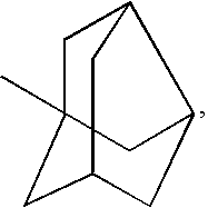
C12(C)CC3C(C1)CC(C2)C3
